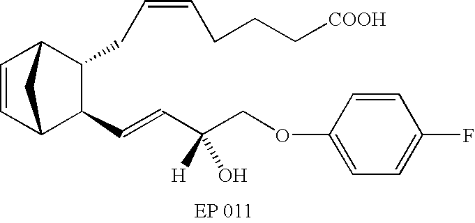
C1=CC2C(C=CC(COC3=CC=C(F)C=C3)([H])O)C(CC=CCCC[COOH])C1C2
